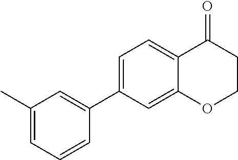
C1=C(C2=CC(C)=CC=C2)C=C2C(=C1)C(=O)CCO2
